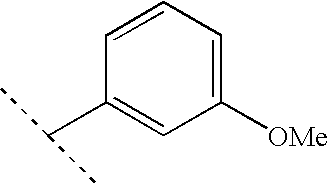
C1=CC(C(C)C)=CC([OMe])=C1
